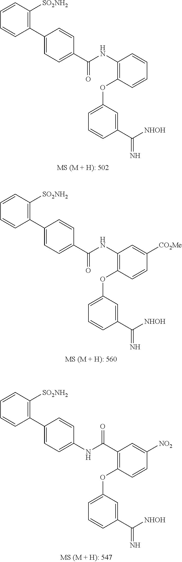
C1=CC([SO2NH2])=C(C2=CC=C(C(NC3=C(OC4=CC=CC(C([NHOH])=N)=C4)C=CC=C3)=O)C=C2)C=C1.C1=CC([SO2NH2])=C(C2=CC=C(C(NC3=C(OC4=CC=CC(C([NHOH])=N)=C4)C=CC([CO2Me])=C3)=O)C=C2)C=C1.C1=CC([SO2NH2])=C(C2=CC=C(NC(C3=C(OC4=CC=CC(C([NHOH])=N)=C4)C=CC([NO2])=C3)=O)C=C2)C=C1
